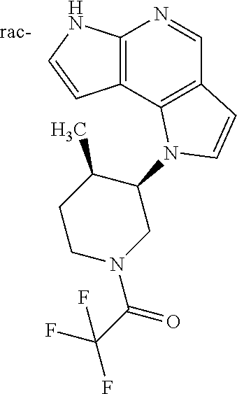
C12=C(NC=C1)N=CC1=C2N(C2C(C)CCN(C(=O)C(F)(F)F)C2)C=C1
